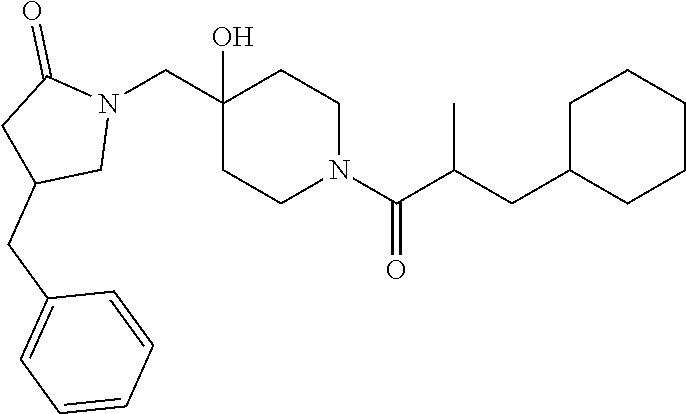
C1(CN2C(=O)CC(CC3=CC=CC=C3)C2)(O)CCN(C(C(CC2CCCCC2)C)=O)CC1
